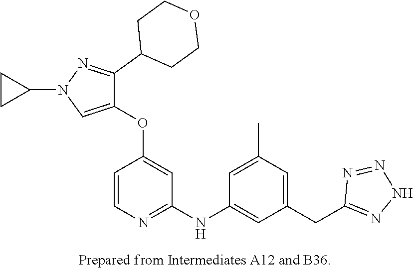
C1(OC2=CC(NC3=CC(CC4=NNN=N4)=CC(C)=C3)=NC=C2)=CN(C2CC2)N=C1C1CCOCC1
